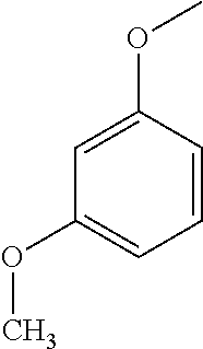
C1=C(OC)C=CC=C1OC
